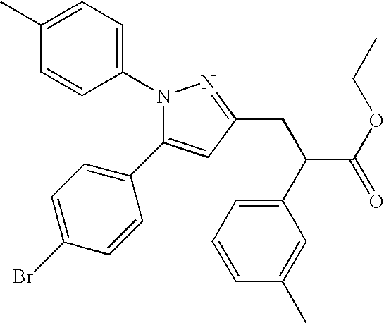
N1(C2=CC=C(C)C=C2)C(C2=CC=C(Br)C=C2)=CC(CC(C(OCC)=O)C2=CC=CC(C)=C2)=N1
